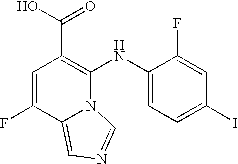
C1=C(F)C2=CN=CN2C(NC2=CC=C(I)C=C2F)=C1C(O)=O
